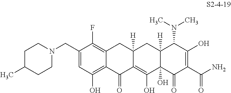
C1(CN2CCC(C)CC2)=CC(O)=C2C(=C1F)CC1([H])C(=C(O)C3(O)C([H])(C1)C(N(C)C)C(O)=C(C(=O)N)C3=O)C2=O
